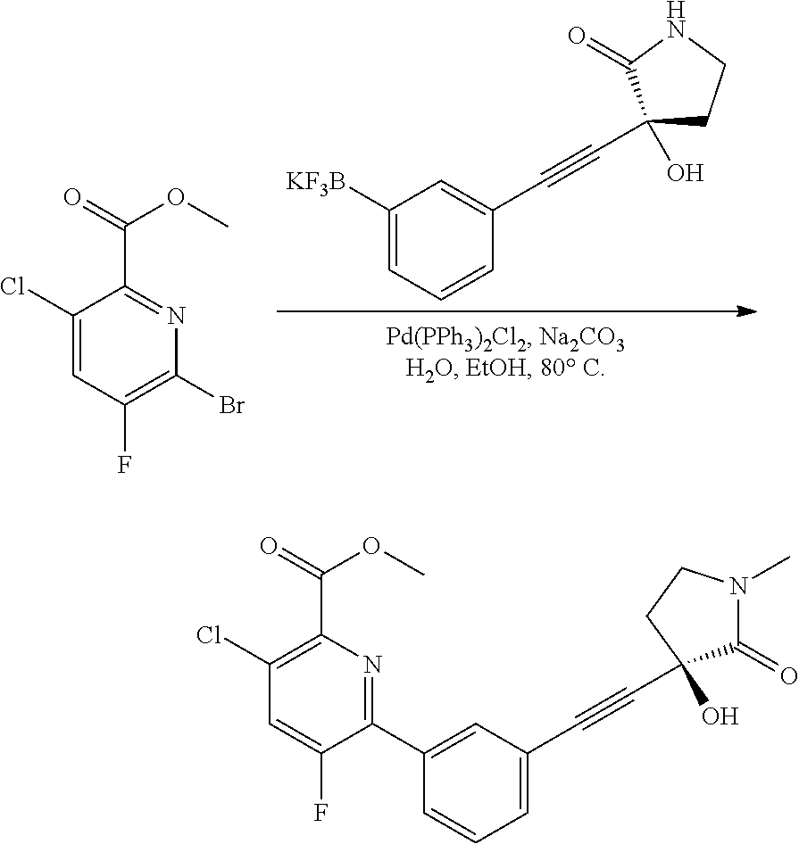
C(#CC1=CC([KF3B])=CC=C1)C1(O)CCNC1=O.C1(Cl)=CC(F)=C(Br)N=C1C(=O)OC.C1(Cl)=C(C(=O)OC)N=C(C2=CC(C#CC3(O)C(=O)N(C)CC3)=CC=C2)C(F)=C1
